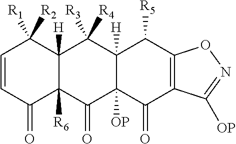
C1=CC([R1])([R2])C2([H])C([R6])(C1=O)C(=O)C1([OP])C([H])(C([R5])C3=C(C1=O)C([OP])=NO3)C2([R3])[R4]
